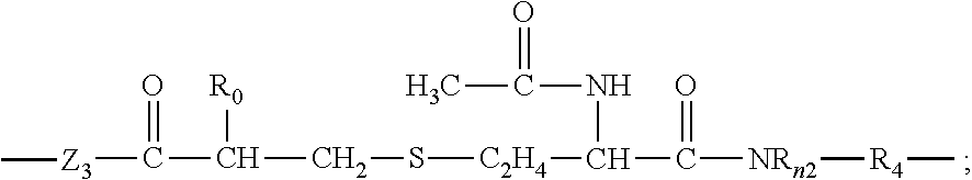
C(S[C2H4]C(C(=O)[NRn2][R4]C)NC(C)=O)C([R0])C(=O)[Z3]C
